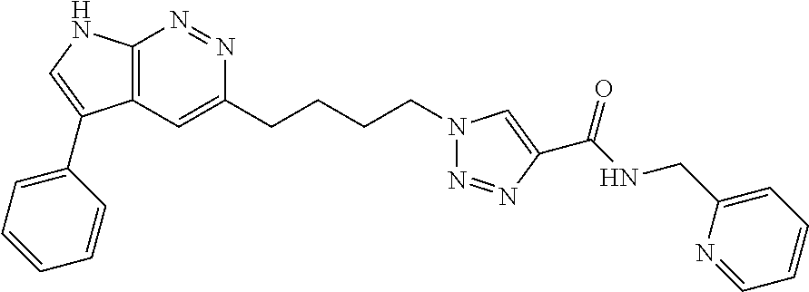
C12=C(N=NC(CCCCN3N=NC(C(NCC4=CC=CC=N4)=O)=C3)=C1)NC=C2C1=CC=CC=C1
